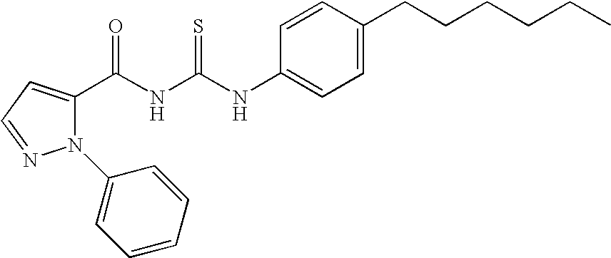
N(C(NC(=O)C1=CC=NN1C1=CC=CC=C1)=S)C1=CC=C(CCCCCC)C=C1
